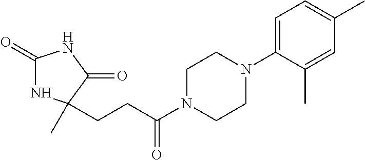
C1(=O)NC(C)(CCC(N2CCN(C3=CC=C(C)C=C3C)CC2)=O)C(=O)N1
